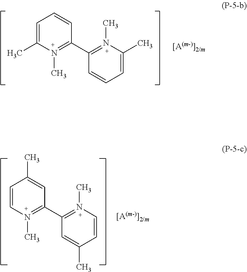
C1=C(C)N(C)=C(C2=N(C)C(C)=CC=C2)C=C1.C1=CN(C)=C(C2=N(C)C=CC(C)=C2)C=C1C
